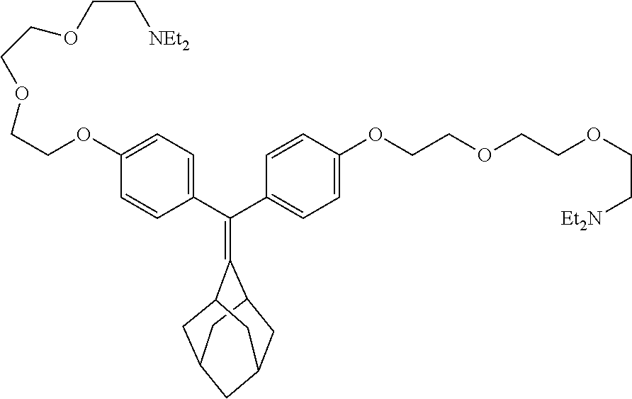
C(C1=CC=C(OCCOCCOCC[NEt2])C=C1)(C1=CC=C(OCCOCCOCC[Et2N])C=C1)=C1C2CC3CC1CC(C2)C3
